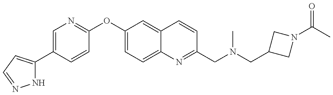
N1C(C2=CN=C(OC3=CC=C4C(=C3)C=CC(CN(CC3CN(C(C)=O)C3)C)=N4)C=C2)=CC=N1
